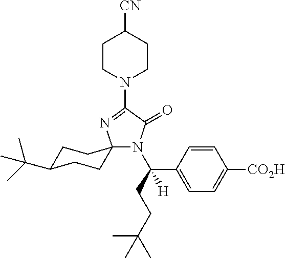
N1(C2=NC3(N(C(CCC(C)(C)C)(C4=CC=C([CO2H])C=C4)[H])C2=O)CCC(C(C)(C)C)CC3)CCC([CN])CC1
